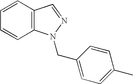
C1=CC=CC2=C1C=NN2CC1=CC=C(C)C=C1
